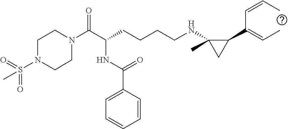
C1N(C(C(CCCCNC2(C)CC2C(=CC)C=CC)NC(C2=CC=CC=C2)=O)=O)CCN(S(=O)(=O)C)C1
